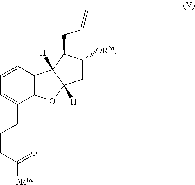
C1=CC2=C(C(CCCC(=O)[OR1a])=C1)OC1([H])C2([H])C(CC=C)C([OR2a])C1
